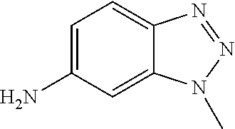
C1=C(N)C=C2C(=C1)N=NN2C
